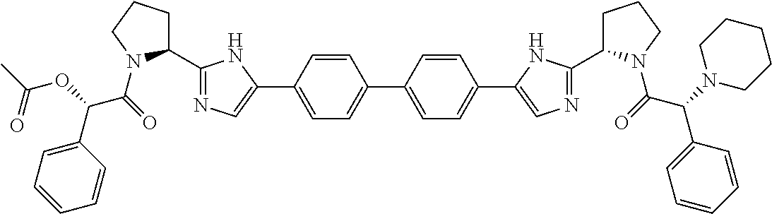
C1=CC(C2=CN=C(C3CCCN3C(=O)C(OC(C)=O)C3=CC=CC=C3)N2)=CC=C1C1=CC=C(C2=CN=C(C3CCCN3C(C(C3=CC=CC=C3)N3CCCCC3)=O)N2)C=C1
